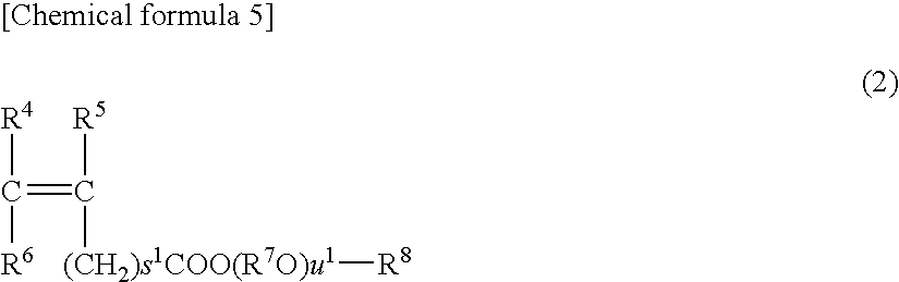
[R4]C([R6])=C([R5])[(CH2)s1COO(R7O)u1][R8]
